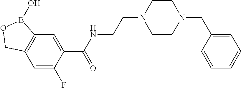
C12=C(C=C(F)C(C(NCCN3CCN(CC4=CC=CC=C4)CC3)=O)=C1)COB2O
